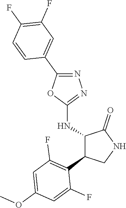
C1(NC2C(C3=C(F)C=C(OC)C=C3F)CNC2=O)=NN=C(C2=CC(F)=C(F)C=C2)O1
